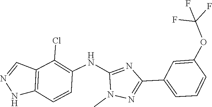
C1=CC=C(C2=NN(C)C(NC3=C(Cl)C4=C(C=C3)NN=C4)=N2)C=C1OC(F)(F)F
